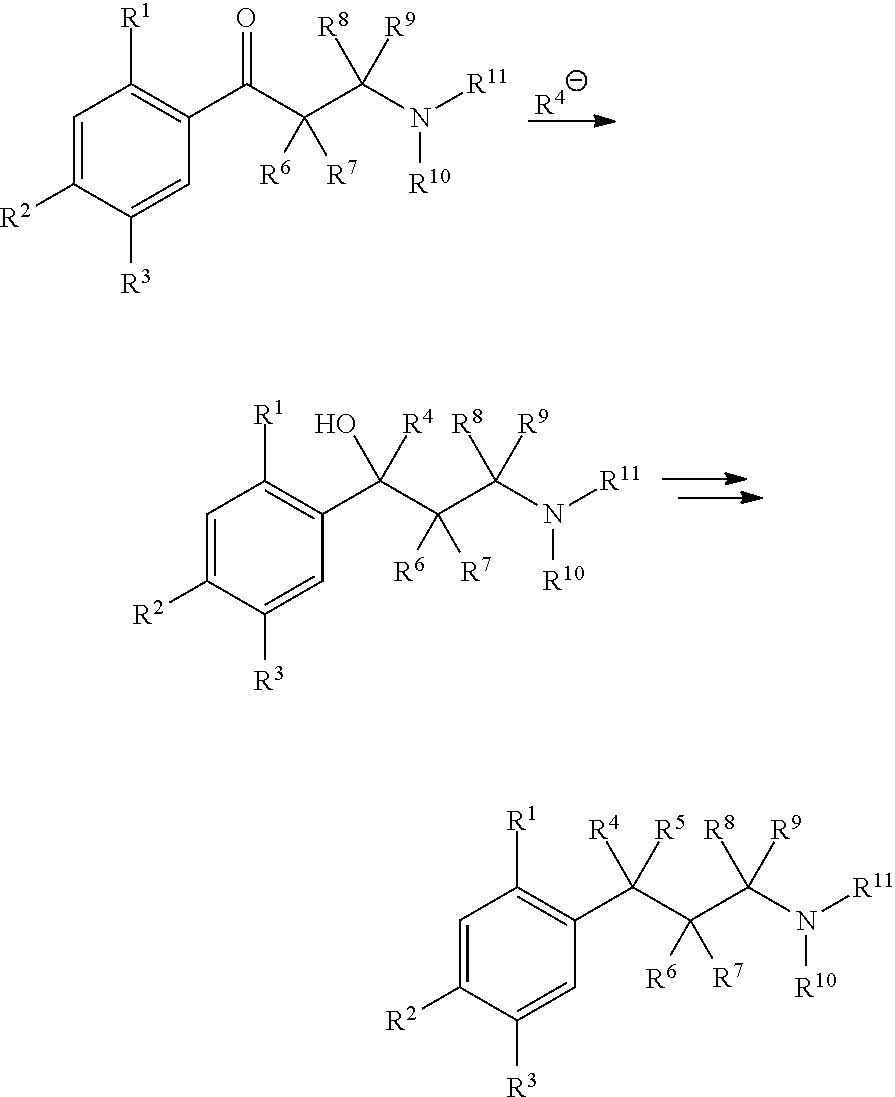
[R4].C1=C([R2])C([R3])=CC(C(C(C(N([R11])[R10])([R8])[R9])([R6])[R7])=O)=C1[R1].C1=C([R2])C([R3])=CC(C(C(C(N([R11])[R10])([R8])[R9])([R6])[R7])(O)[R4])=C1[R1].C1=C([R2])C([R3])=CC(C(C(C(N([R11])[R10])([R8])[R9])([R6])[R7])([R4])[R5])=C1[R1]
